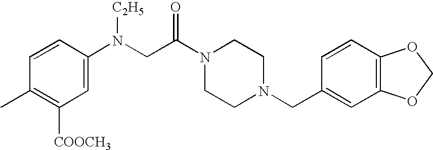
CC1=C([COOCH3])C=C(N(CC(N2CCN(CC3=CC4=C(C=C3)OCO4)CC2)=O)[C2H5])C=C1
